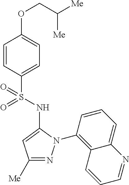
C1=CC(S(=O)(NC2=CC([Me])=NN2C2=C3C(=CC=C2)N=CC=C3)=O)=CC=C1OCC([Me])[Me]
